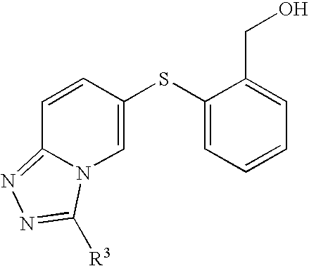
C12=NN=C([R3])N1C=C(SC1=CC=CC=C1CO)C=C2
